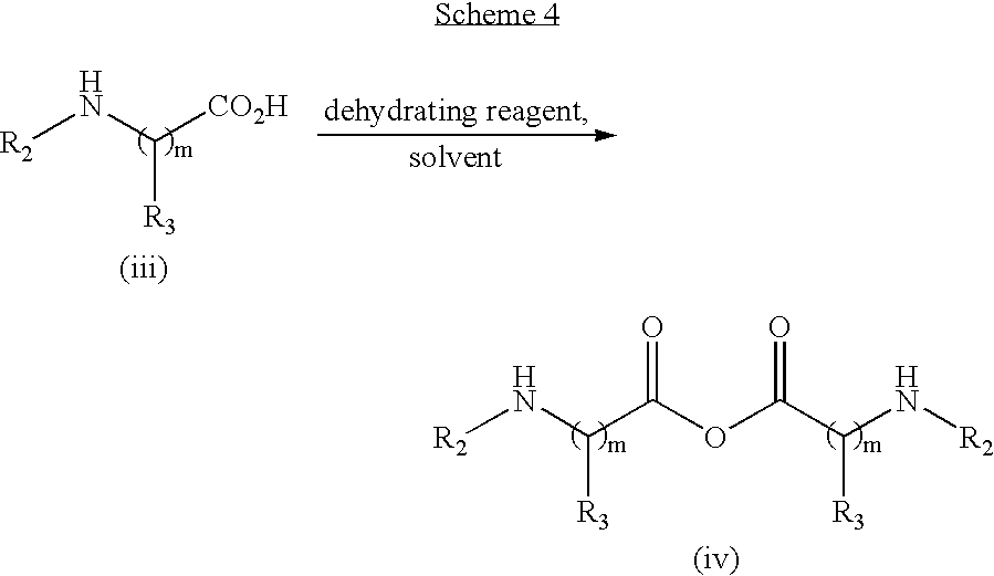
[R2]NC([CO2H])[R3].[R2]NC(C(OC(C(N[R2])[R3])=O)=O)[R3]
